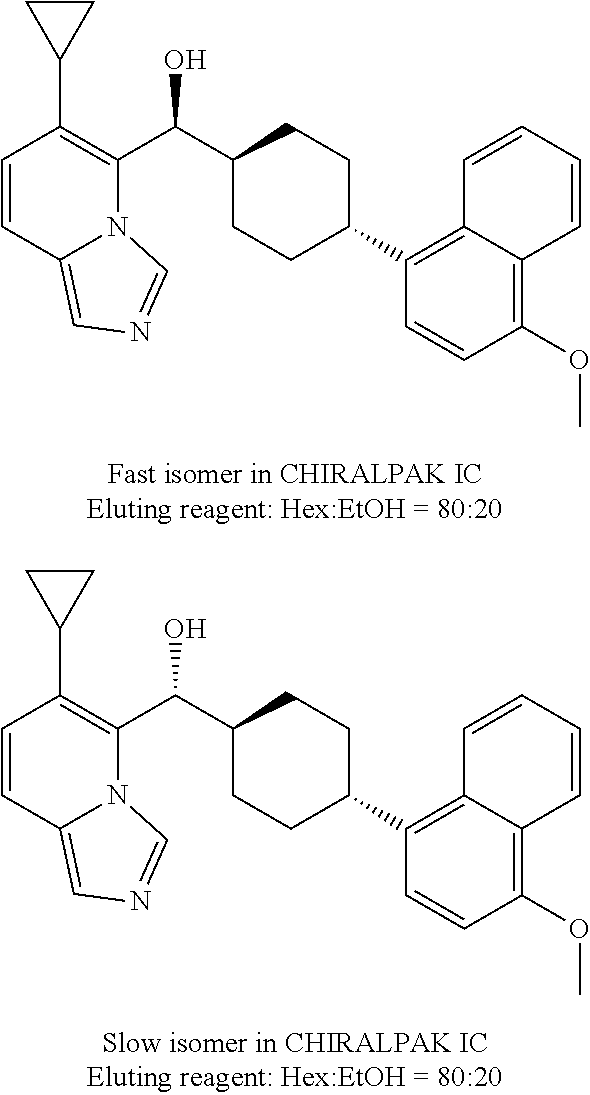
C1=CC2=CN=CN2C(C(C2CCC(C3=C4C(=C(OC)C=C3)C=CC=C4)CC2)O)=C1C1CC1.C1=CC2=CN=CN2C(C(C2CCC(C3=C4C(=C(OC)C=C3)C=CC=C4)CC2)O)=C1C1CC1
